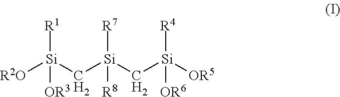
[R2O][Si](C[Si](C[Si]([OR5])([R4])[OR6])([R7])[R8])([R1])[OR3]
